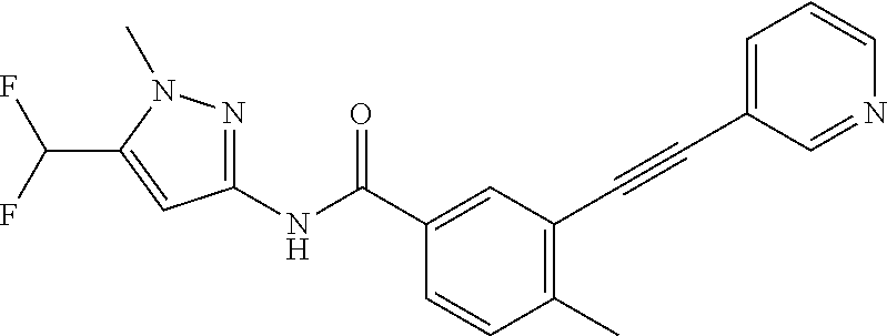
C1(C)=C(C#CC2=CC=CN=C2)C=C(C(NC2=NN(C)C(C(F)F)=C2)=O)C=C1
